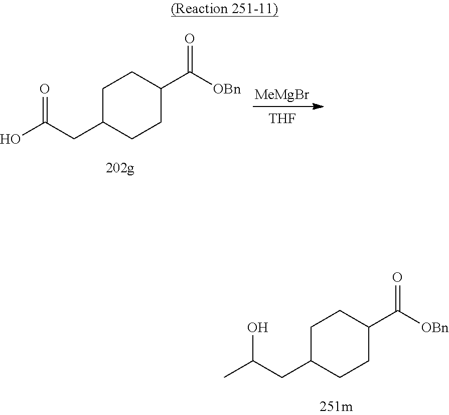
C1C(CC(O)=O)CCC(C([OBn])=O)C1.[MeMgBr].[THF].C1C(CC(C)O)CCC(C([OBn])=O)C1
